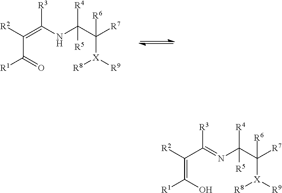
C(=C(O)[R1])(C(=NC(C([X]([R8])[R9])([R6])[R7])([R4])[R5])[R3])[R2].C(C(=O)[R1])(=C(NC(C([X]([R8])[R9])([R6])[R7])([R4])[R5])[R3])[R2]
